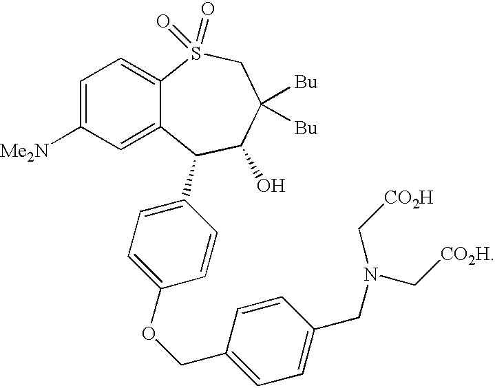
C12=CC=C([Me2N])C=C1C(C1=CC=C(OCC3=CC=C(CN(C[CO2H])C[CO2H])C=C3)C=C1)C(O)C([Bu])([Bu])CS2(=O)=O
